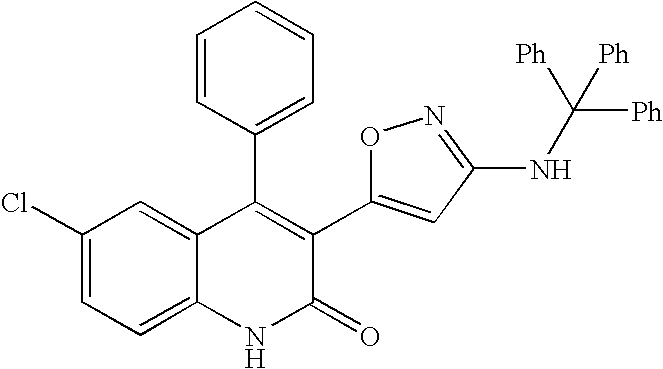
C1(Cl)=CC=C2C(=C1)C(C1=CC=CC=C1)=C(C1=CC(NC([Ph])([Ph])[Ph])=NO1)C(=O)N2
